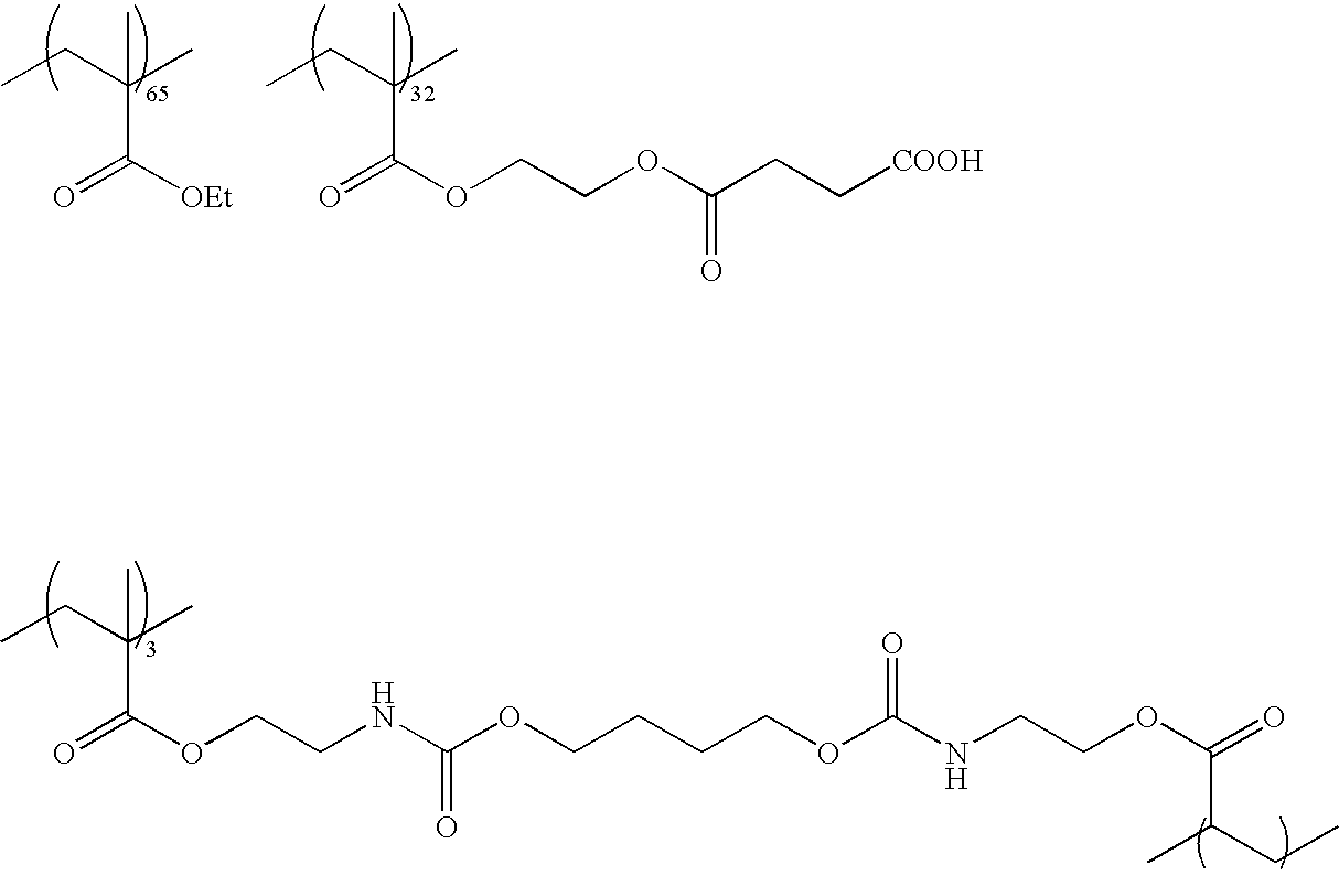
O=C([OEt])C(CC)(C)C.O=C(OCCOC(CC[COOH])=O)C(CC)(C)C.O=C(OCCNC(OCCCCOC(NCCOC(=O)C(CC)C)=O)=O)C(CC)(C)C
